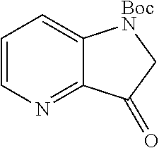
C1=CN=C2C(=C1)[BocN]CC2=O
